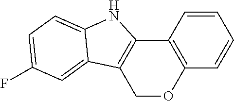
C1=CC2=C(C=C1)OCC1=C2NC2=CC=C(F)C=C12
